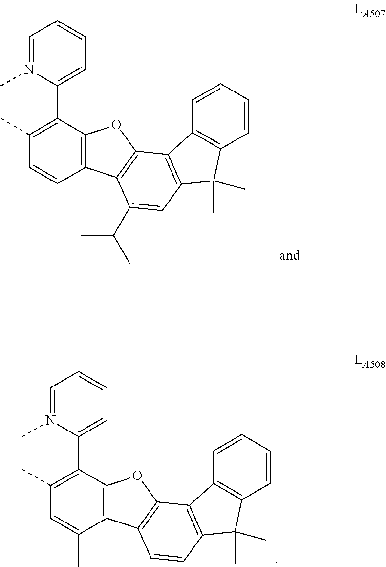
C1=N(C)C(C2=C(C)C=CC3=C2OC2=C3C(C(C)C)=CC3=C2C2=C(C3(C)C)C=CC=C2)=CC=C1.C1=N(C)C(C2=C(C)C=C(C)C3=C2OC2=C3C=CC3=C2C2=C(C3(C)C)C=CC=C2)=CC=C1
